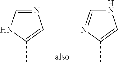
C1=NC=C(C)N1.C1=NC(C)=CN1
